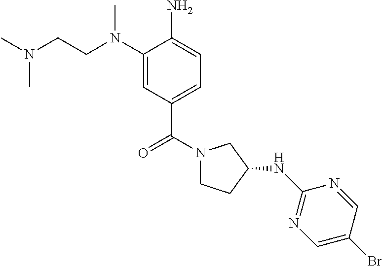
C1(N(CCN(C)C)C)=CC(C(N2CCC(NC3=NC=C(Br)C=N3)C2)=O)=CC=C1N
